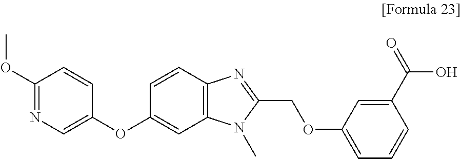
C1=C(OC2=CC3=C(C=C2)N=C(COC2=CC=CC(C(=O)O)=C2)N3C)C=CC(OC)=N1
